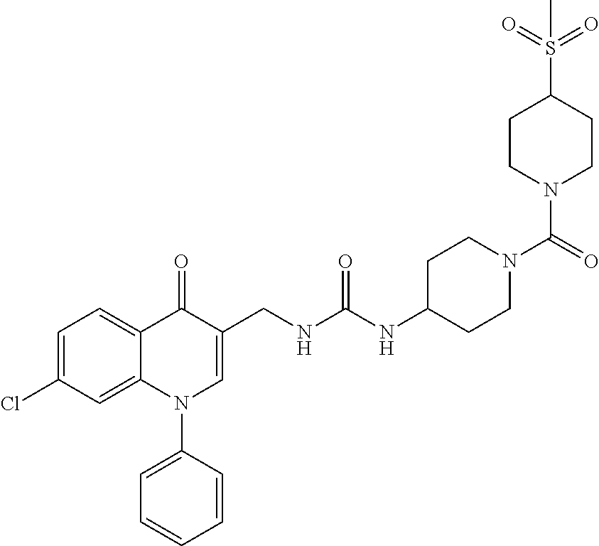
C1=C(Cl)C=C2C(=C1)C(=O)C(CNC(NC1CCN(C(=O)N3CCC(S(=O)(=O)C)CC3)CC1)=O)=CN2C1=CC=CC=C1
